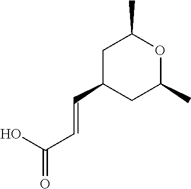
C1C(C=CC(=O)O)CC(C)OC1C
